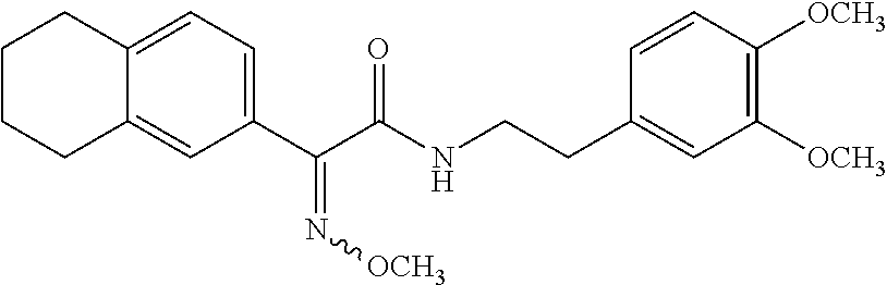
C12=CC=C(C(C(NCCC3=CC([OCH3])=C([OCH3])C=C3)=O)=N[OCH3])C=C1CCCC2
